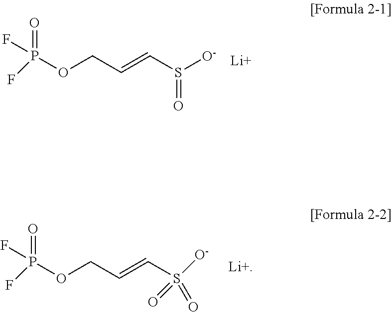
C(S([O-])=O)=CCOP(F)(=O)F.[Li].C(S([O-])(=O)=O)=CCOP(F)(=O)F.[Li+]
